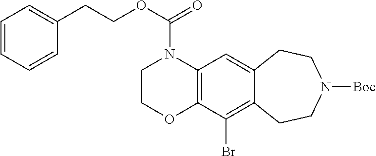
O(C(N1CCOC2=C1C=C1C(=C2Br)CCN([Boc])CC1)=O)CCC1=CC=CC=C1
